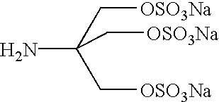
NC(C[OSO3Na])(C[OSO3Na])C[OSO3Na]
